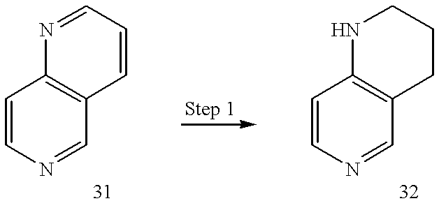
C1=CN=CC2=C1N=CC=C2.C1=CN=CC2=C1NCCC2
